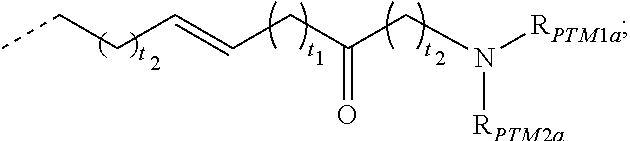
C(CC(CN([RPTM1a])[RPTM2a])=O)=CCCC
